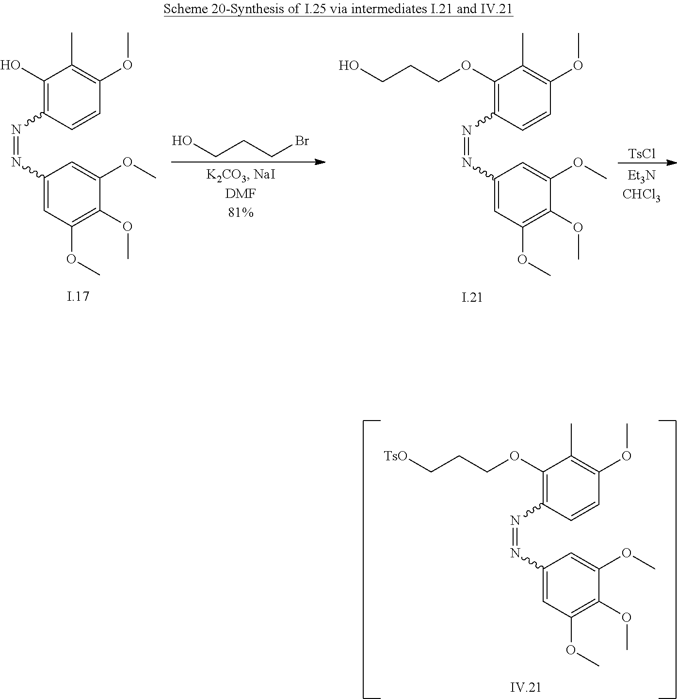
C1(OCCC[TsO])=C(N=NC2=CC(OC)=C(OC)C(OC)=C2)C=CC(OC)=C1C.C1(O)=C(N=NC2=CC(OC)=C(OC)C(OC)=C2)C=CC(OC)=C1C.OCCCBr.C1(OCCCO)=C(N=NC2=CC(OC)=C(OC)C(OC)=C2)C=CC(OC)=C1C.[TsCl]
